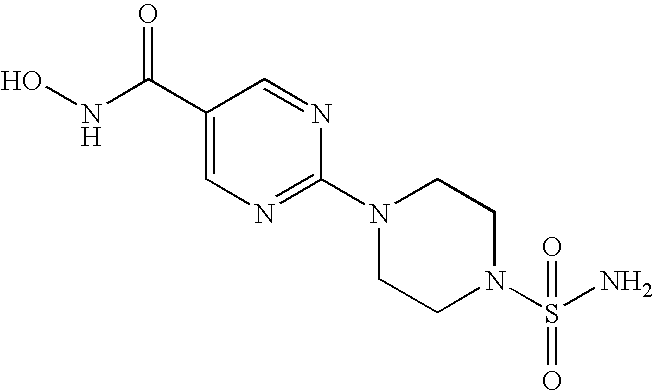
C1(C(NO)=O)=CN=C(N2CCN(S(N)(=O)=O)CC2)N=C1
